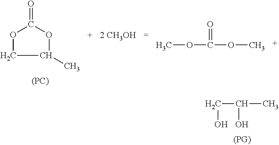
C(C)(CO)O.O=C1OCC(C)O1.[(PC)].O(C)C(OC)=O
